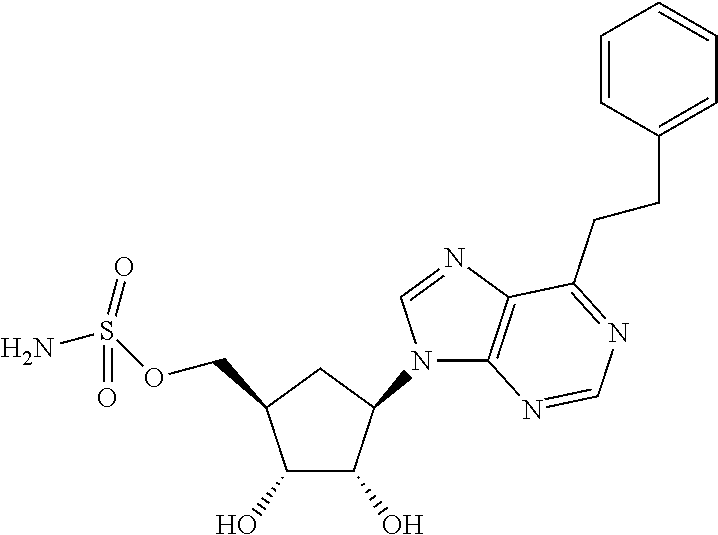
C1(O)C(O)C(N2C3=C(N=C2)C(CCC2=CC=CC=C2)=NC=N3)CC1COS(N)(=O)=O
